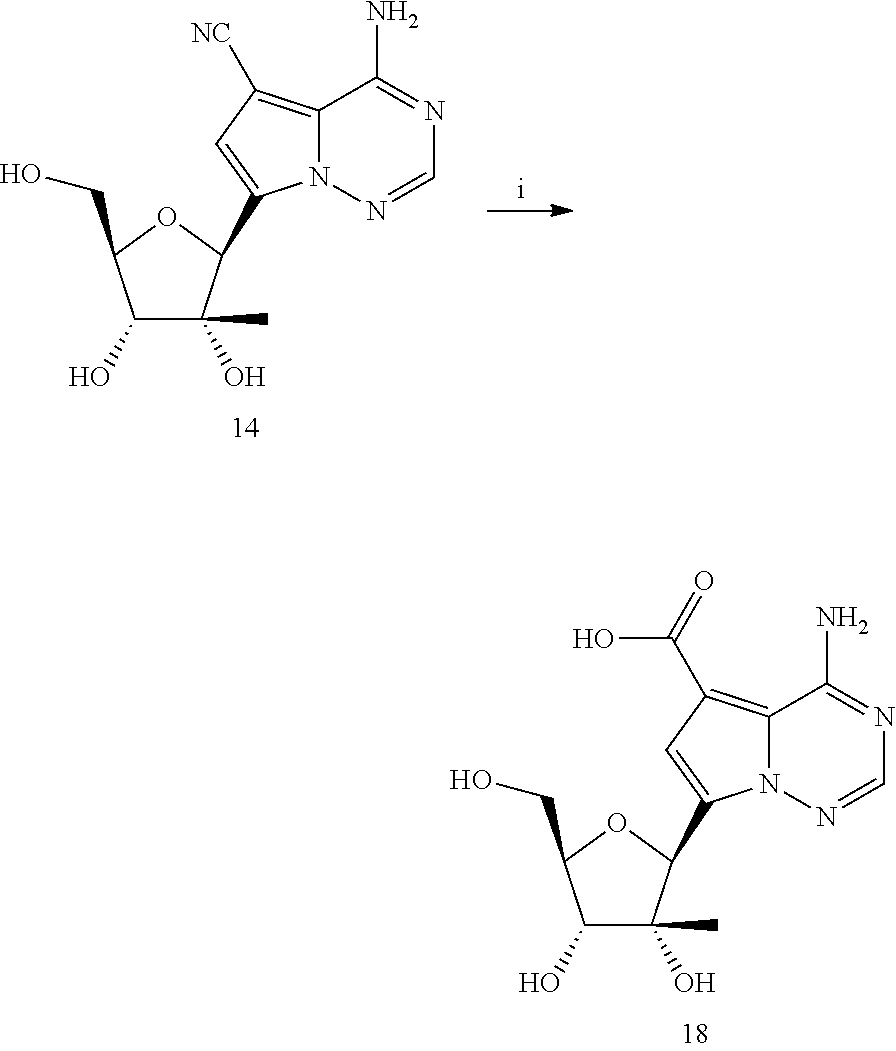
C1(O)C(C)(O)C(C2=CC(C(=O)O)=C3N2N=CN=C3N)OC1CO.C1(O)C(C)(O)C(C2=CC([NC])=C3N2N=CN=C3N)OC1CO
